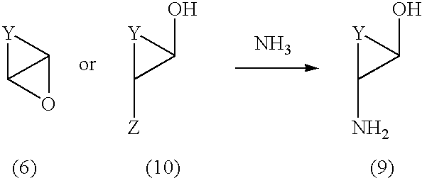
[Y]1C2C1O2.[Y]1C(N)C1O.[Y]1C([Z])C1O.N
